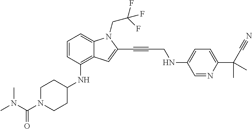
C1=CC(NC2CCN(C(N(C)C)=O)CC2)=C2C(=C1)N(CC(F)(F)F)C(C#CCNC1=CC=C(C(C#N)(C)C)N=C1)=C2
